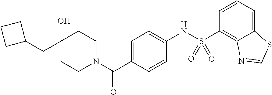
C12=CC=CC(S(NC3=CC=C(C(N4CCC(O)(CC5CCC5)CC4)=O)C=C3)(=O)=O)=C1N=CS2
